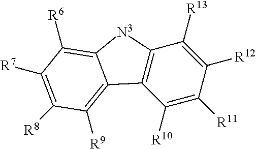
C12=C(C([R10])=C([R11])C([R12])=C1[R13])C1=C([R9])C([R8])=C([R7])C([R6])=C1[N3]2
